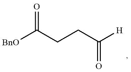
C(CC([H])=O)C([BnO])=O
